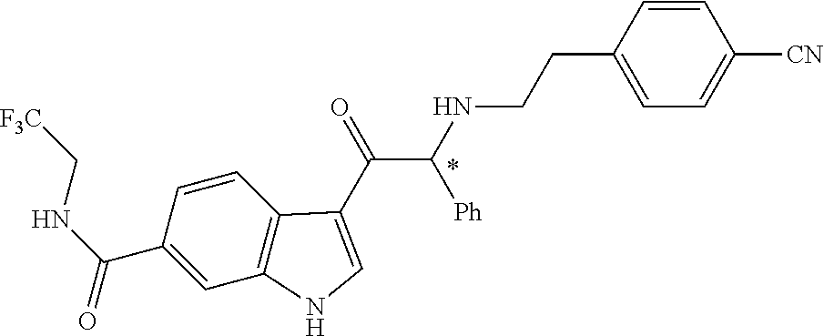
C1(C(NC[F3C])=O)=CC2=C(C=C1)C(C(=O)C(NCCC1=CC=C([CN])C=C1)[Ph])=CN2
